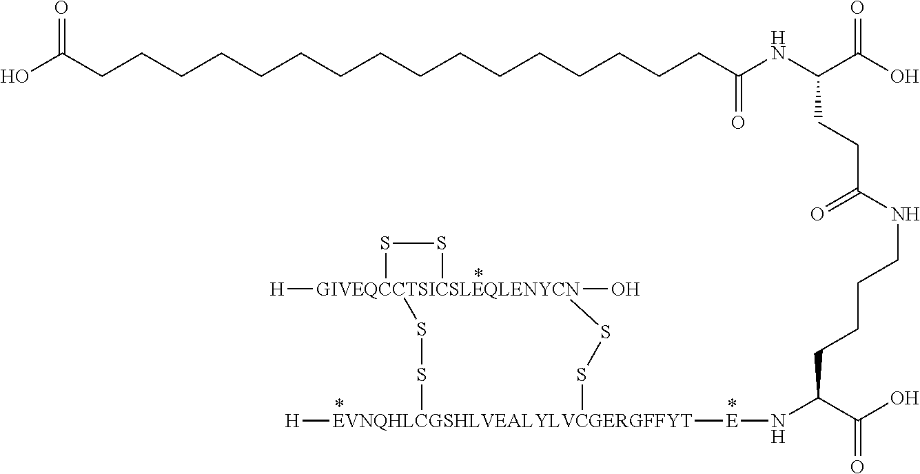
C(CCC(C(O)=O)N[E][EVNQHLCGSHLVEALYLVCGERGFFYT]1([H])SS[GIVEQCCTSICSLEQLENYCN]2([H])(O)(SS1)SS2)CNC(CCC(NC(=O)CCCCCCCCCCCCCCCCC(O)=O)C(=O)O)=O
